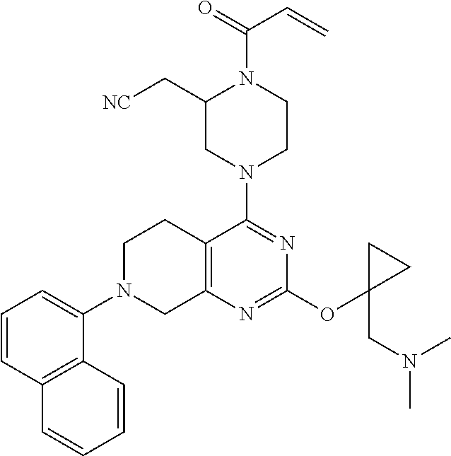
C1=CC2=C(C(N3CC4=C(CC3)C(N3CCN(C(=O)C=C)C(C[NC])C3)=NC(OC3(CN(C)C)CC3)=N4)=C1)C=CC=C2
